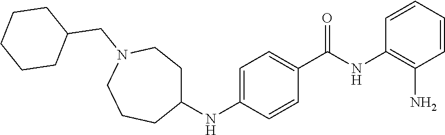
C1=CC=CC(N)=C1NC(C1=CC=C(NC2CCN(CC3CCCCC3)CCC2)C=C1)=O
